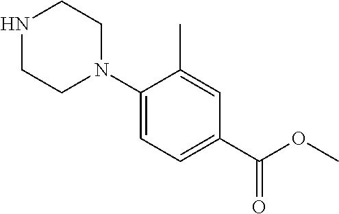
C1(N2CCNCC2)=CC=C(C(=O)OC)C=C1C
